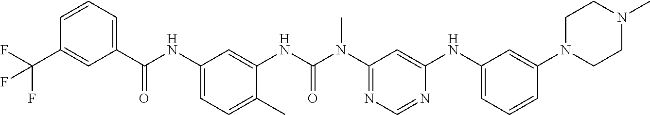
C1(C(NC2=CC=C(C)C(NC(N(C3=NC=NC(NC4=CC=CC(N5CCN(C)CC5)=C4)=C3)C)=O)=C2)=O)=CC=CC(C(F)(F)F)=C1
